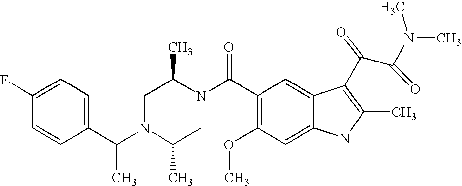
C1(F)=CC=C(C(N2C(C)CN(C(C3=C(OC)C=C4C(=C3)C(C(C(N(C)C)=O)=O)=C(C)N4)=O)C(C)C2)C)C=C1
